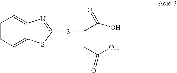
C1=CC=C2C(=C1)N=C(SC(CC(=O)O)C(O)=O)S2
